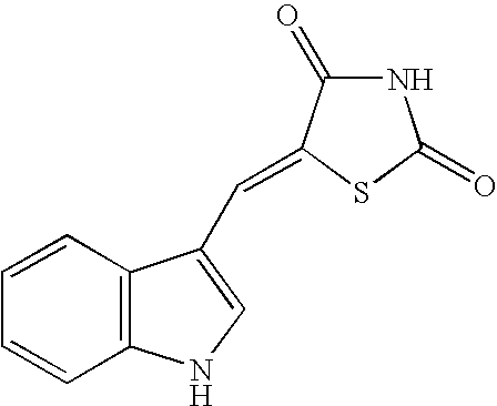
C1=CC=CC2=C1C(C=C1C(=O)NC(=O)S1)=CN2
